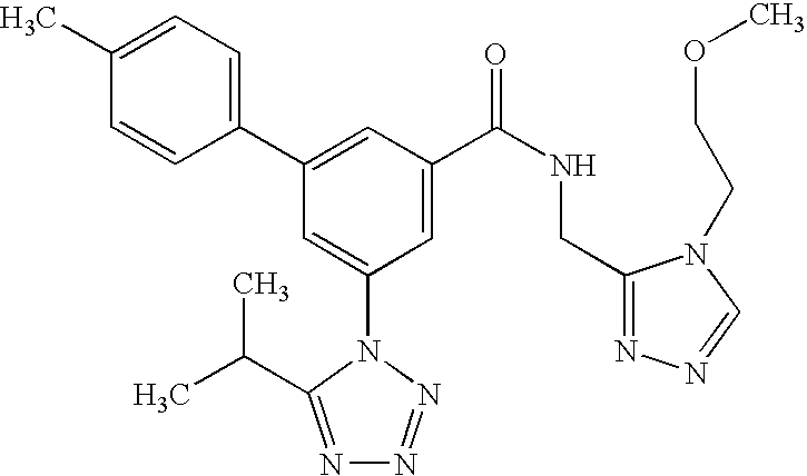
C1(C2=CC(C(NCC3=NN=CN3CCOC)=O)=CC(N3C(C(C)C)=NN=N3)=C2)=CC=C(C)C=C1
